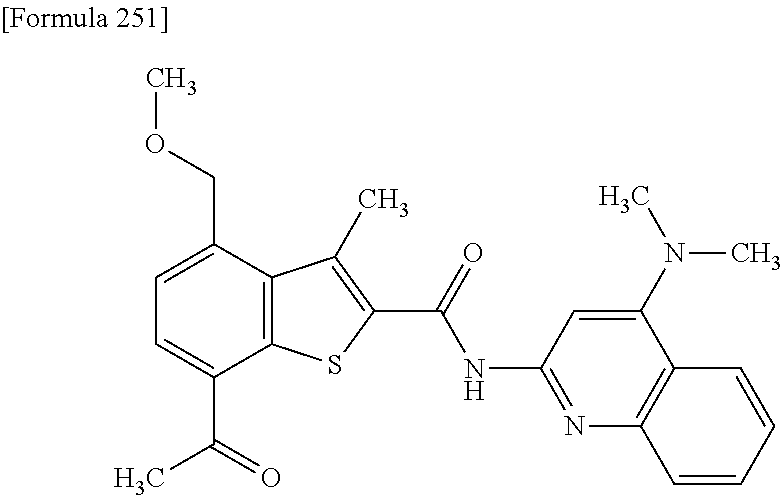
C1=C(C(=O)C)C2=C(C(COC)=C1)C(C)=C(C(=O)NC1=NC3=C(C(N(C)C)=C1)C=CC=C3)S2
